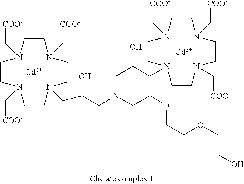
C1CN(C[COO-])CCN(C[COO-])CCN(CC(CN(CCOCCOCCO)CC(CN2CCN(C[COO-])CCN(C[COO-])CCN(C[COO-])CC2)O)O)CCN1C[COO-].[Gd].[Gd]
